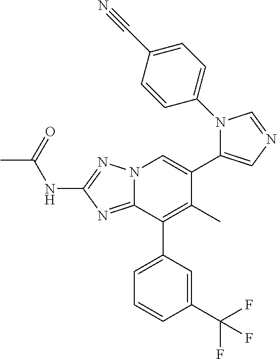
N(C1=NN2C(=N1)C(C1=CC=CC(C(F)(F)F)=C1)=C(C)C(C1=CN=CN1C1=CC=C(C#N)C=C1)=C2)C(C)=O
